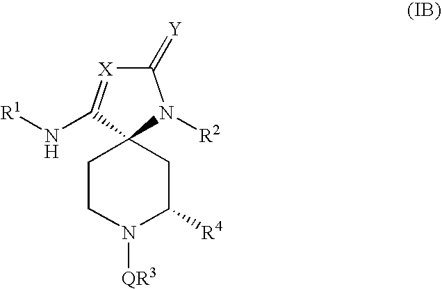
C1CN([QR3])C([R4])CC12N([R2])C(=[Y])[X]=C2N[R1]
